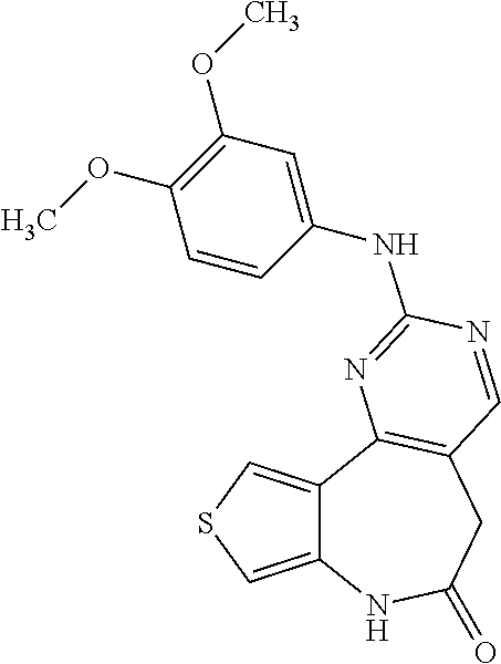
C12=CSC=C1C1=C(CC(=O)N2)C=NC(NC2=CC(OC)=C(OC)C=C2)=N1
